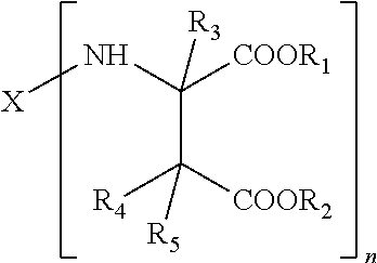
C(C([COOR2])([R4])[R5])(N[X])([COOR1])[R3]
